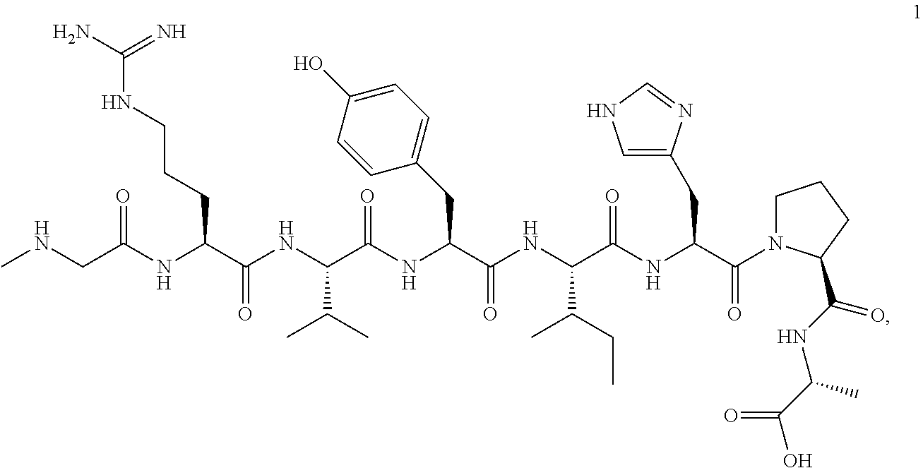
C(NC(C(NC(C(=O)N1CCCC1C(NC(C(=O)O)C)=O)CC1=CNC=N1)=O)C(CC)C)(=O)C(CC1=CC=C(O)C=C1)NC(C(NC(C(NC(CNC)=O)CCCNC(N)=N)=O)C(C)C)=O
